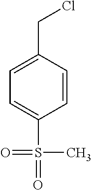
C1=C(CCl)C=CC(S(=O)(=O)C)=C1
